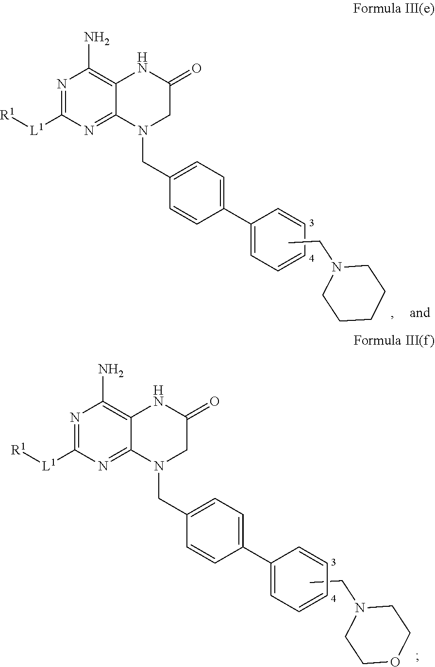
N1=C([L1][R1])N=C2C(=C1N)NC(=O)CN2CC1=CC=C(C2=CC=CC=C2)C=C1.CCN1CCOCC1.N1=C([L1][R1])N=C2C(=C1N)NC(=O)CN2CC1=CC=C(C2=CC=CC=C2)C=C1.CCN1CCCCC1
